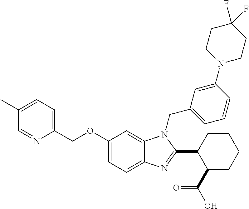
C1(C)=CC=C(COC2=CC=C3C(=C2)N(CC2=CC=CC(N4CCC(F)(F)CC4)=C2)C(C2C(C(=O)O)CCCC2)=N3)N=C1
